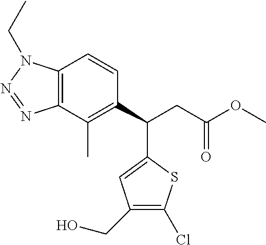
C12=C(C(C)=C(C(CC(OC)=O)C3=CC(CO)=C(Cl)S3)C=C1)N=NN2CC
